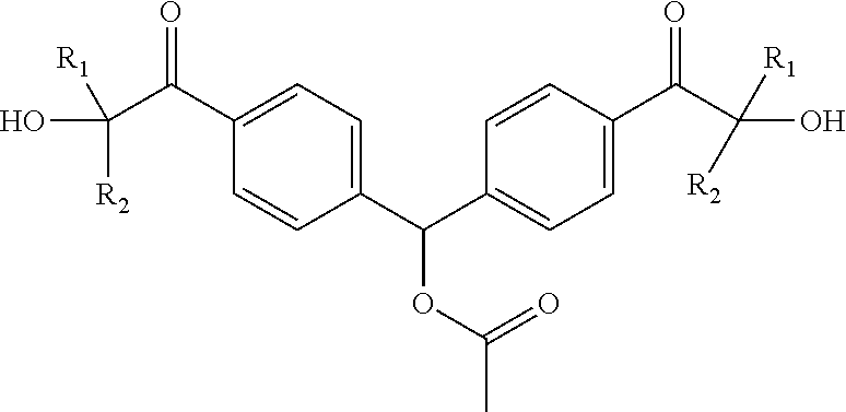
C1(C(C2=CC=C(C(C(O)([R2])[R1])=O)C=C2)OC(C)=O)=CC=C(C(C(O)([R2])[R1])=O)C=C1
